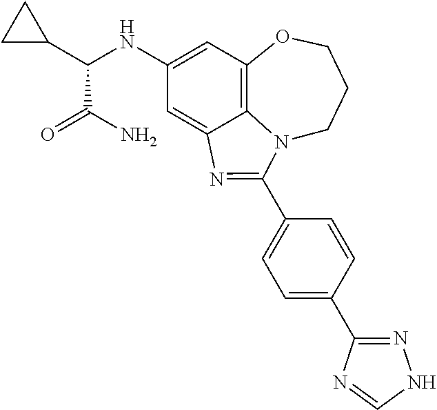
C1(NC(C2CC2)C(N)=O)=CC2=C3C(=C1)N=C(C1=CC=C(C4=NNC=N4)C=C1)N3CCCO2
